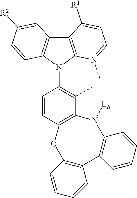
CC1=C(N2C3=C(C4=C2C=CC([R2])=C4)C([R1])=CC=N3C)C=CC2=C1N([LB])C1=C(C3=C(O2)C=CC=C3)C=CC=C1
